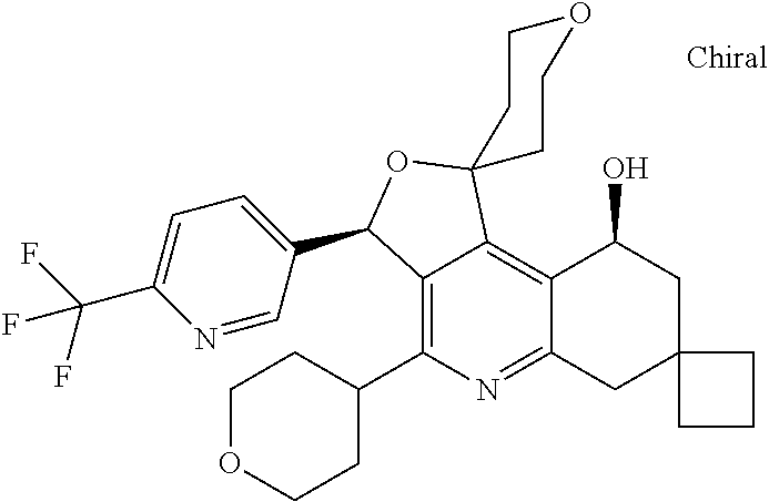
C12=C(C3CCOCC3)N=C3C(=C1C1(OC2C2=CC=C(C(F)(F)F)N=C2)CCOCC1)C(O)CC1(C3)CCC1
